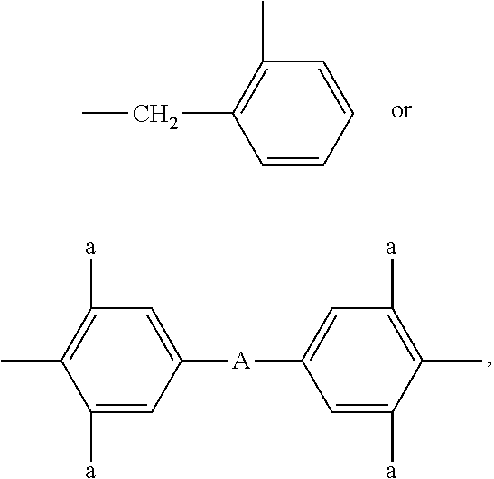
C1=CC=CC(C)=C1CC.C1([a])=CC([A]C2=CC([a])=C(C)C([a])=C2)=CC([a])=C1C
